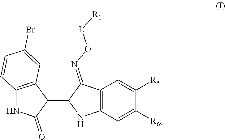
C12=C(C=C([R6])C([R5])=C1)NC(=C1C3=C(NC1=O)C=CC(Br)=C3)C2=NO[L][R1]
